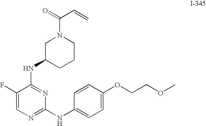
C1CN(C(=O)C=C)CC(NC2=NC(NC3=CC=C(OCCOC)C=C3)=NC=C2F)C1
